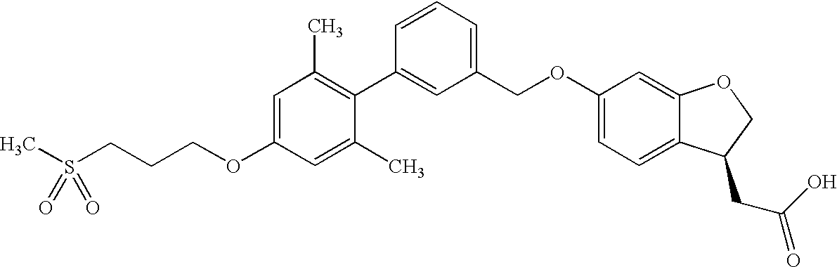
C1=C(OCCCS(C)(=O)=O)C=C(C)C(C2=CC(COC3=CC=C4C(=C3)OCC4CC(O)=O)=CC=C2)=C1C
